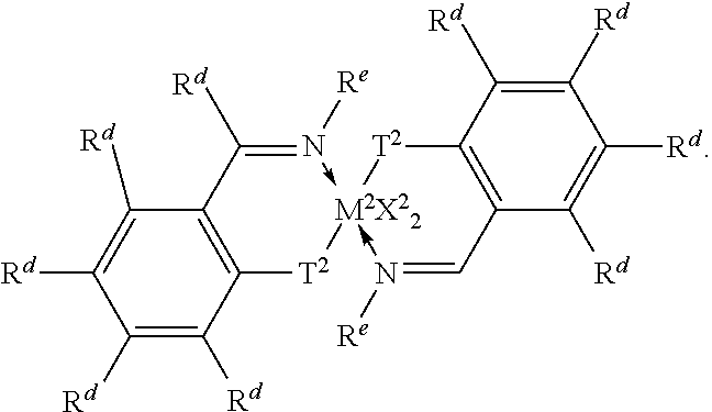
C1([Rd])=C([Rd])C2=C(C([Rd])=C1[Rd])C([Rd])=N([Re])->[M2X22]1(-N([Re])=CC3=C([T2]1)C([Rd])=C([Rd])C([Rd])=C3[Rd])[T2]2
